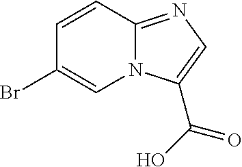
C1(Br)=CN2C(=NC=C2C(O)=O)C=C1
